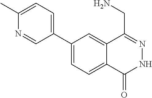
C1(C2=CC=C(C)N=C2)=CC=C2C(=C1)C(CN)=NNC2=O
